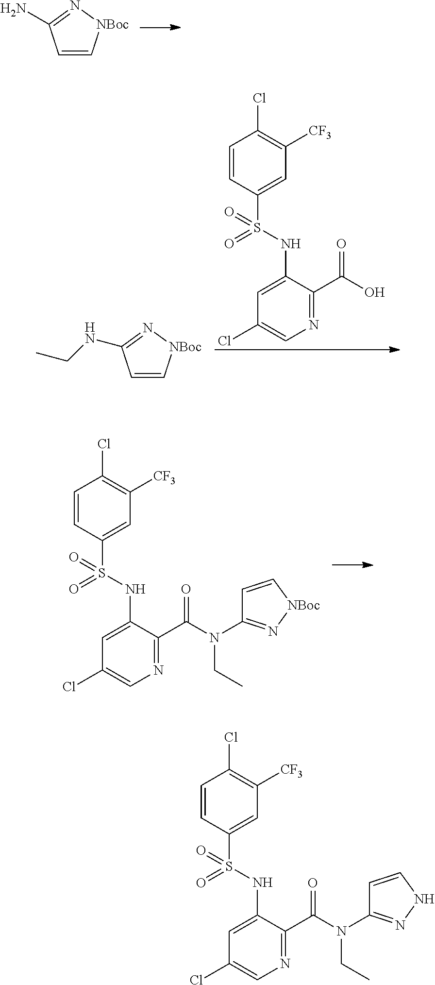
C1=CC(N)=N[NBoc]1.C1=CC(S(NC2=CC(Cl)=CN=C2C(=O)O)(=O)=O)=CC([CF3])=C1Cl.C1=CC(NCC)=N[NBoc]1.C1=CC(S(NC2=CC(Cl)=CN=C2C(N(C2=N[NBoc]C=C2)CC)=O)(=O)=O)=CC([CF3])=C1Cl.C1=CC(S(NC2=CC(Cl)=CN=C2C(N(C2=NNC=C2)CC)=O)(=O)=O)=CC([CF3])=C1Cl
